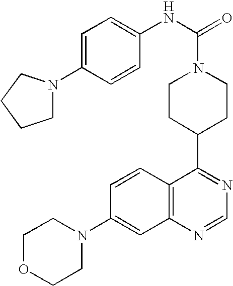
C1=CC2=C(C=C1N1CCOCC1)N=CN=C2C1CCN(C(NC2=CC=C(N3CCCC3)C=C2)=O)CC1
